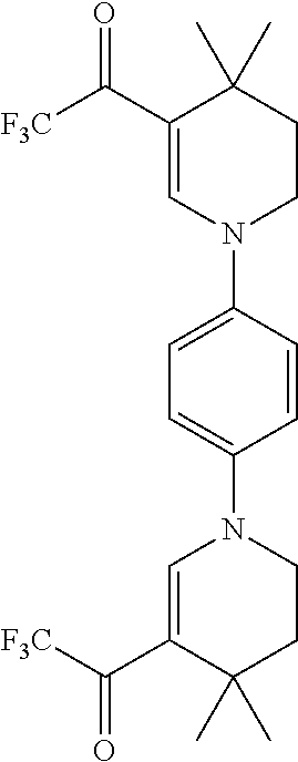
C1(C([F3C])=O)=CN(C2=CC=C(N3C=C(C([F3C])=O)C(C)(C)CC3)C=C2)CCC1(C)C
